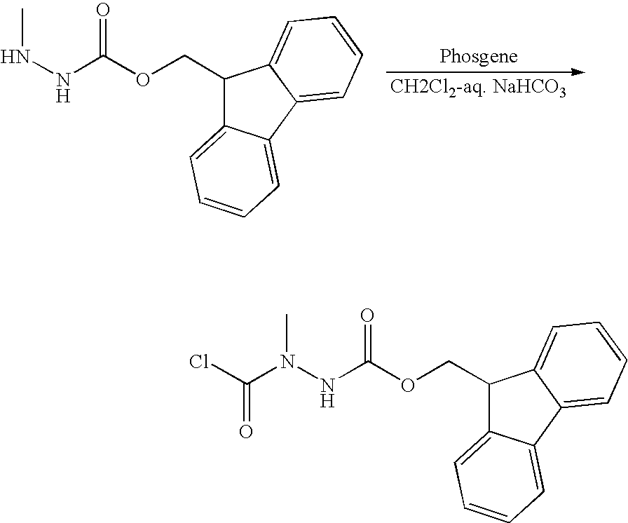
CNNC(OCC1C2=CC=CC=C2C2=CC=CC=C12)=O.ClC(N(NC(OCC1C2=CC=CC=C2C2=CC=CC=C12)=O)C)=O
